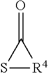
S1[R4]C1=O
